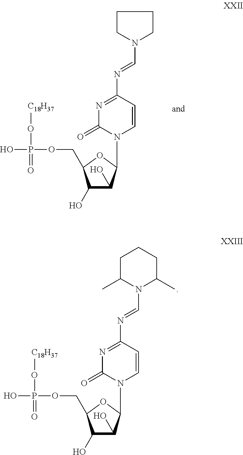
N1=C(N=CN2CCCC2)C=CN(C2C(O)C(O)C(COP(O)(=O)O[C18H37])O2)C1=O.N1=C(N=CN2C(C)CCCC2C)C=CN(C2C(O)C(O)C(COP(O)(=O)O[C18H37])O2)C1=O
